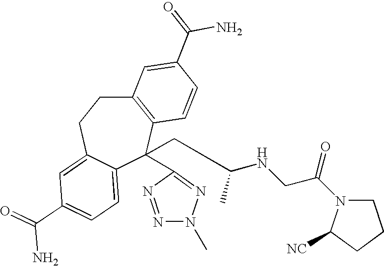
C12=C(C(CC(C)NCC(=O)N3CCCC3[CN])(C3=NN(C)N=N3)C3=CC=C(C(=O)N)C=C3CC1)C=CC(C(=O)N)=C2
